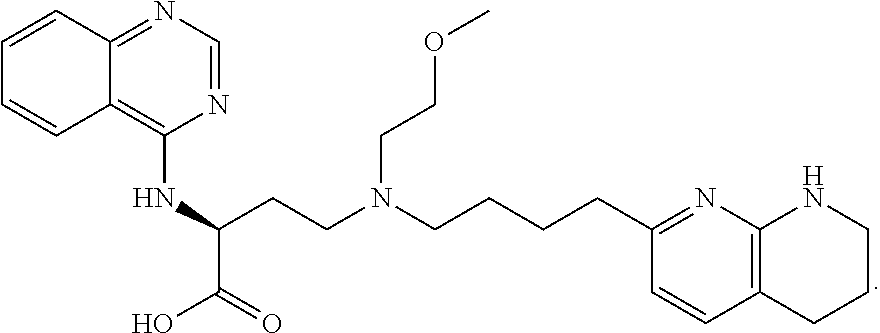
C1=CC2=NC=NC(NC(CCN(CCCCC3=NC4=C(C=C3)CCCN4)CCOC)C(O)=O)=C2C=C1
